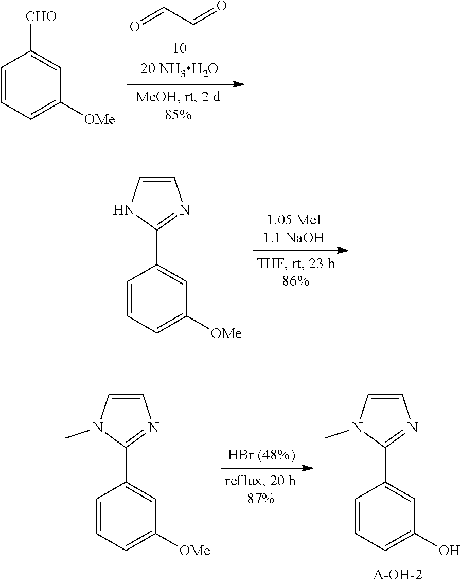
C1=CC=C([OMe])C=C1C1=NC=CN1.C1=CC=C([OMe])C=C1C1=NC=CN1C.C1=CC=C(O)C=C1C1=NC=CN1C.C1=CC=C([OMe])C=C1[CHO].O=CC=O
